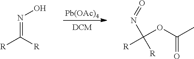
N(=C([R])[R])O.C(=O)(C)OC(N=O)([R])[R].[Pb(OAc)4]
